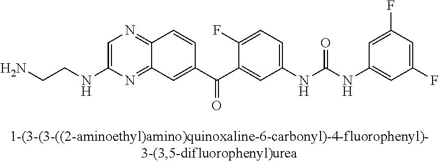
C(CNC1=CN=C2C(=N1)C=C(C(C1=CC(NC(NC3=CC(F)=CC(F)=C3)=O)=CC=C1F)=O)C=C2)N
